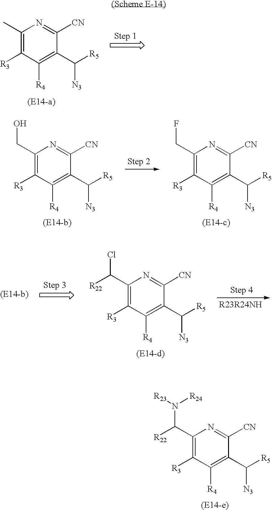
C1(C)=C([R3])C([R4])=C(C([N3])[R5])C([CN])=N1.C1(CO)=C([R3])C([R4])=C(C([N3])[R5])C([CN])=N1.C1(CF)=C([R3])C([R4])=C(C([N3])[R5])C([CN])=N1.C1(C(Cl)[R22])=C([R3])C([R4])=C(C([N3])[R5])C([CN])=N1.C1(C(N([R24])[R23])[R22])=C([R3])C([R4])=C(C([N3])[R5])C([CN])=N1
